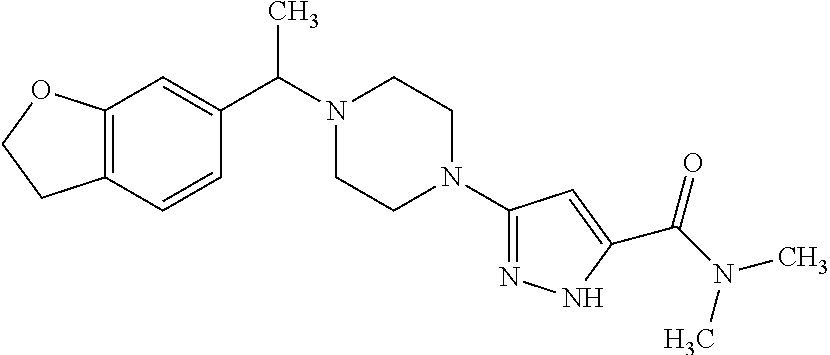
C12=C(C=CC(C(N3CCN(C4=NNC(C(N(C)C)=O)=C4)CC3)C)=C1)CCO2
